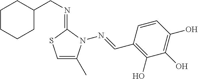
C1CCCC(CN=C2SC=C(C)N2N=CC2=C(O)C(O)=C(O)C=C2)C1
